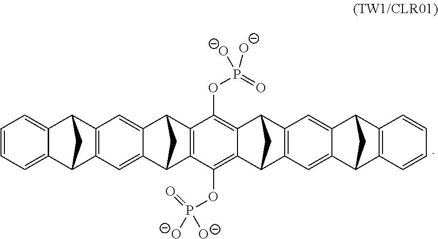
C1=CC=C2C(=C1)C1CC2C2=C1C=C1C(=C2)C2CC1C1=C2C(OP(=O)([O-])[O-])=C2C(=C1OP(=O)([O-])[O-])C1CC2C2=C1C=C1C(=C2)C2C3=C(C1C2)C=CC=C3
